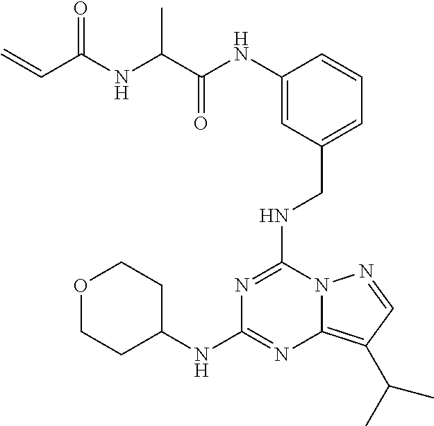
N(C1=NC(NC2CCOCC2)=NC2=C(C(C)C)C=NN12)CC1=CC=CC(NC(C(NC(C=C)=O)C)=O)=C1
